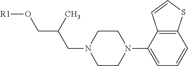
N1(CC(C)CO[R1])CCN(C2=CC=CC3=C2C=CS3)CC1
